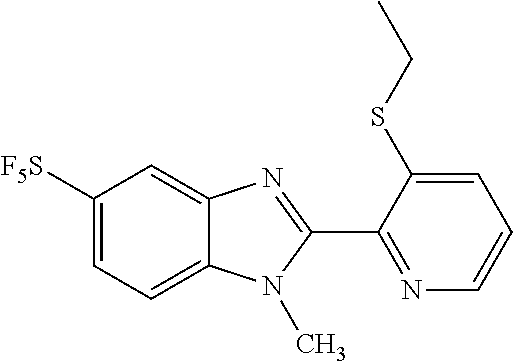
C1([F5S])=CC=C2C(=C1)N=C(C1=NC=CC=C1SCC)N2C
